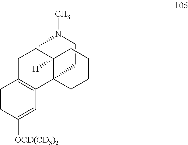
C1CN(C)C2C3([H])CCCCC13C1=C(C=CC([OCD(CD3)2])=C1)C2
